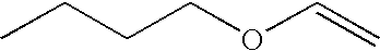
CCCCOC=C
